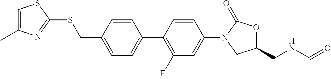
C1=C(C2=C(F)C=C(N3CC(CNC(=O)C)OC3=O)C=C2)C=CC(CSC2=NC(C)=CS2)=C1
